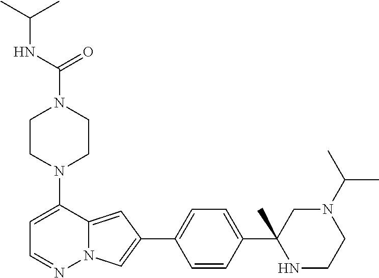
N1(C2=CC=NN3C2=CC(C2=CC=C(C4(C)NCCN(C(C)C)C4)C=C2)=C3)CCN(C(=O)NC(C)C)CC1
